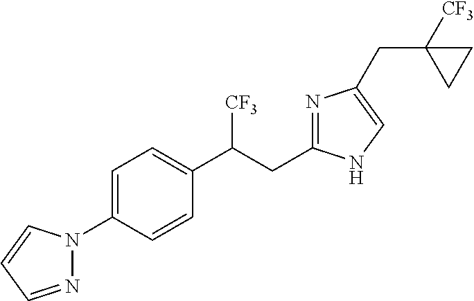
N1=CC=CN1C1=CC=C(C(CC2=NC(CC3([CF3])CC3)=CN2)[CF3])C=C1
